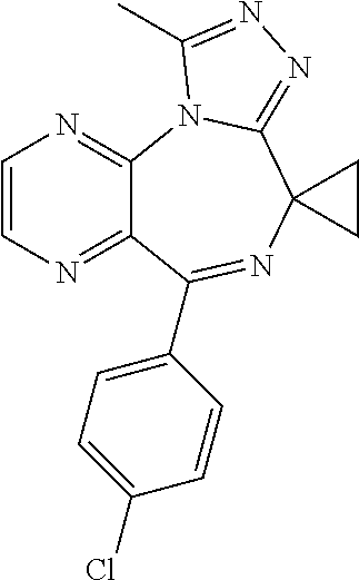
C1=CN=C2C(=N1)N1C(=NN=C1C)C1(N=C2C2=CC=C(Cl)C=C2)CC1
